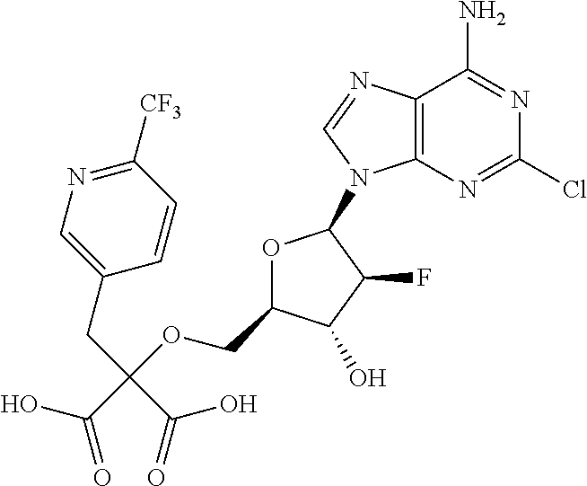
O1C(COC(C(O)=O)(CC2=CN=C([CF3])C=C2)C(=O)O)C(O)C(F)C1N1C2=C(N=C1)C(N)=NC(Cl)=N2
